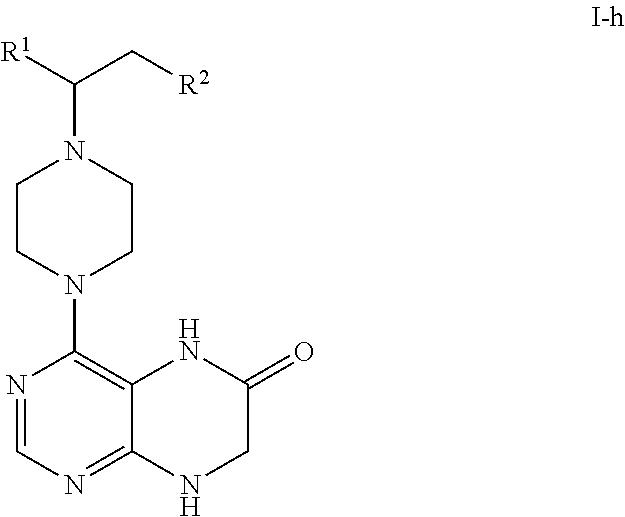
N1=CN=C2C(=C1N1CCN(C([R1])C[R2])CC1)NC(=O)CN2
